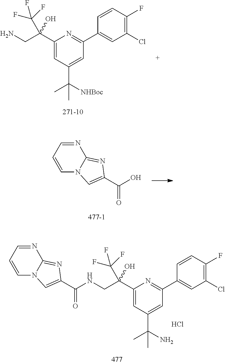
C1(C(CN)(C(F)(F)F)O)=CC(C([NHBoc])(C)C)=CC(C2=CC(Cl)=C(F)C=C2)=N1.N1=CC=CN2C1=NC(C(O)=O)=C2.C1(C(CNC(C2=CN3C=CC=NC3=N2)=O)(C(F)(F)F)O)=CC(C(N)(C)C)=CC(C2=CC(Cl)=C(F)C=C2)=N1.Cl
